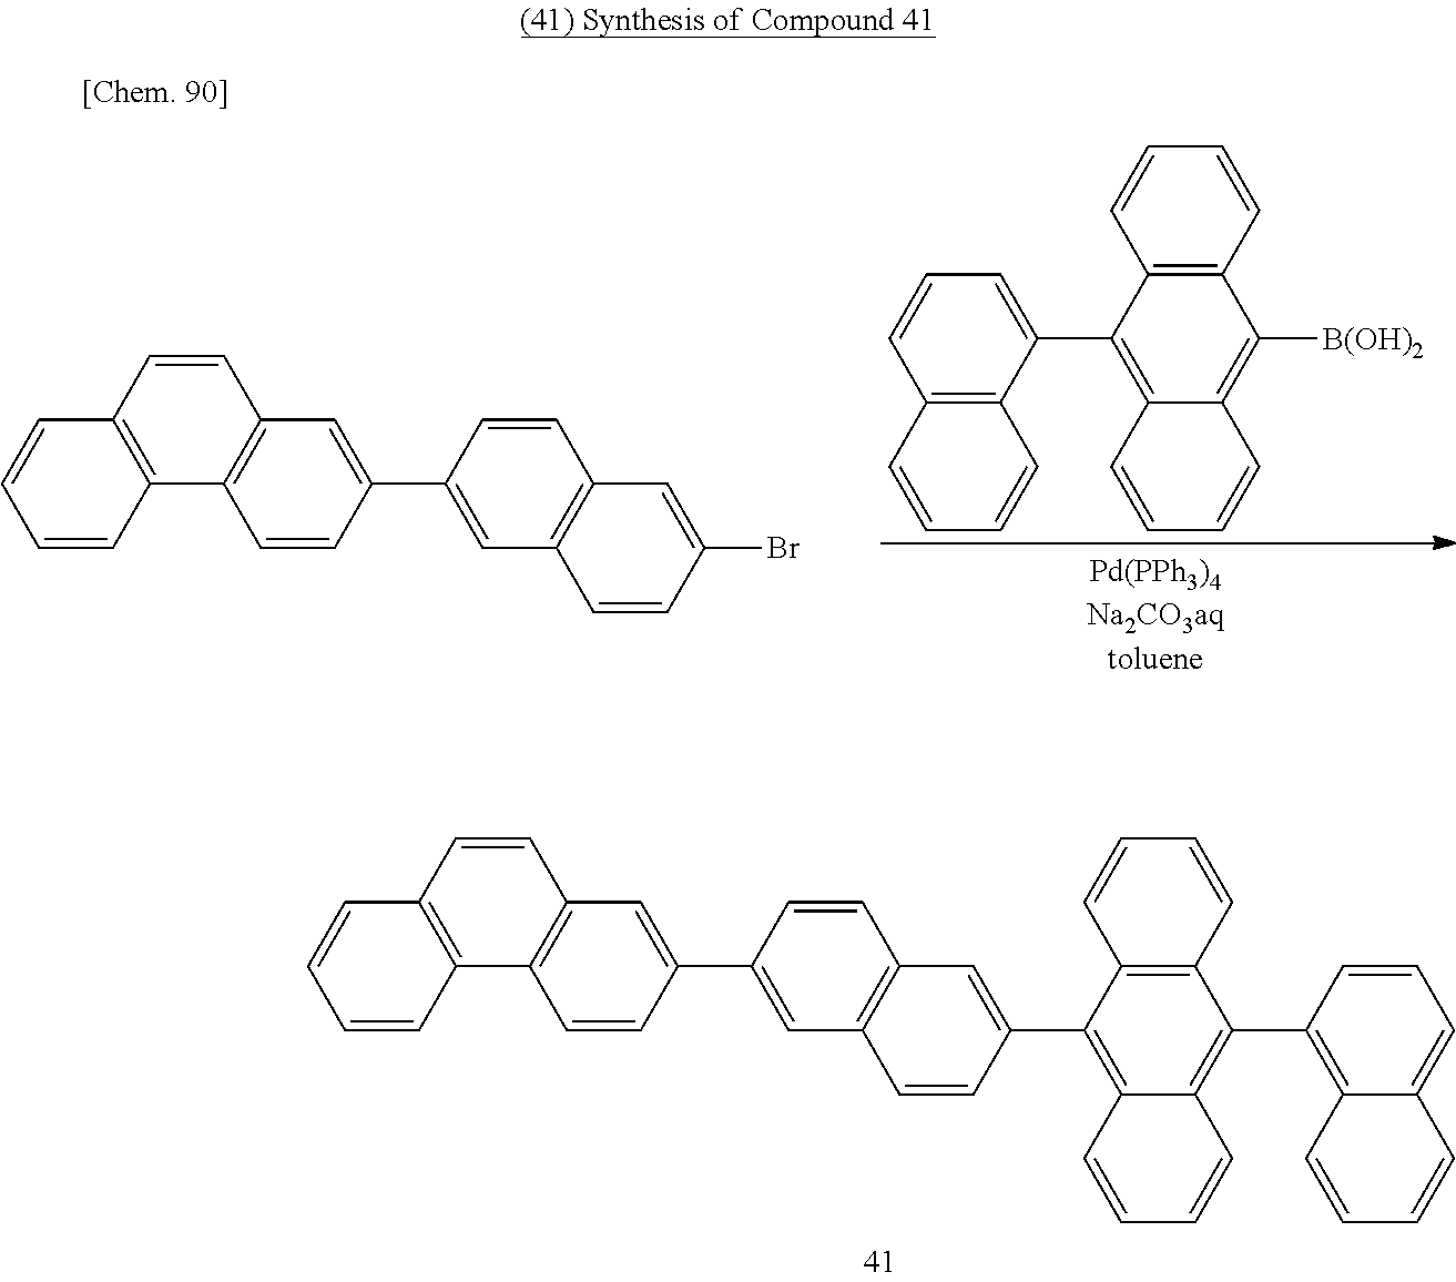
C12=C(C(C3=CC4=C(C=C3)C=C(C3=CC5=C(C=C3)C3=C(C=C5)C=CC=C3)C=C4)=C3C(=C1C1=C4C(=CC=C1)C=CC=C4)C=CC=C3)C=CC=C2.C12=C(C(C3=CC=CC4=C3C=CC=C4)=C3C(=C1[B(OH)2])C=CC=C3)C=CC=C2.C1=CC(C2=CC3=C(C=C2)C=C(Br)C=C3)=CC2=C1C1=C(C=C2)C=CC=C1
